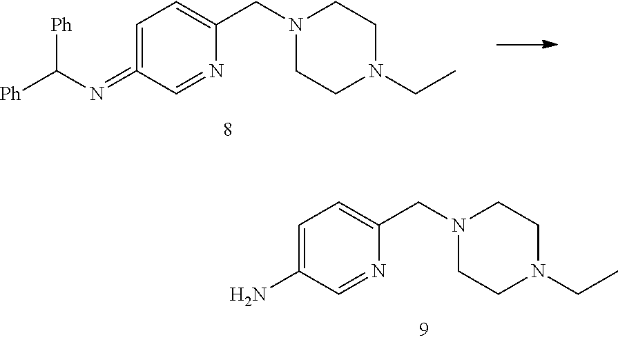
C1=C(N)C=NC(CN2CCN(CC)CC2)=C1.C1=C(=NC([Ph])[Ph])C=NC(CN2CCN(CC)CC2)=C1
